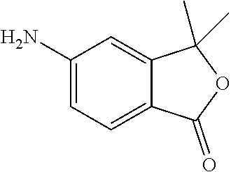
C12=CC(N)=CC=C1C(=O)OC2(C)C
